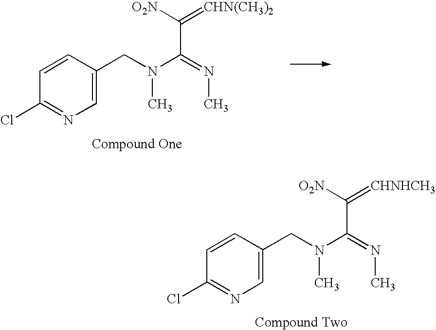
C1=CC(CN(C(=NC)C(=[CHN(CH3)2])[O2N])C)=CN=C1Cl.C1=CC(CN(C(=NC)C(=[CHNHCH3])[O2N])C)=CN=C1Cl
